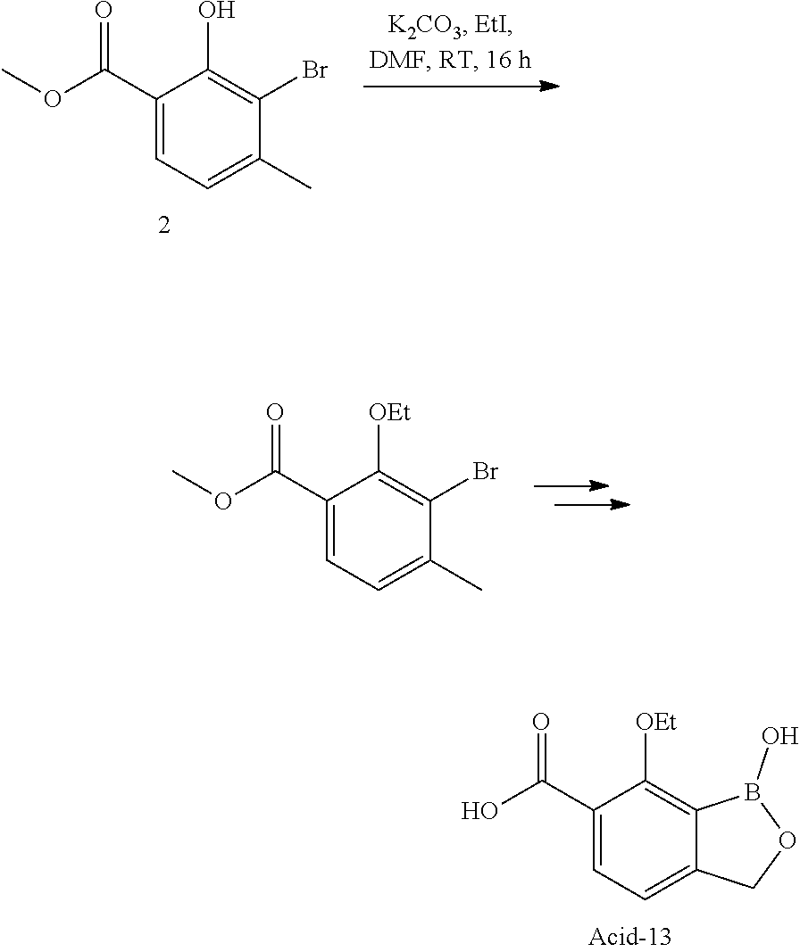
C1(C(OC)=O)=CC=C(C)C(Br)=C1O.C1(C(OC)=O)=CC=C(C)C(Br)=C1[OEt].C1(C(O)=O)=CC=C2C(=C1[OEt])B(O)OC2
